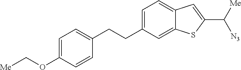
C1=C(OC[Me])C=CC(CCC2=CC=C3C(=C2)SC(C([Me])[N3])=C3)=C1
